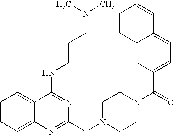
C1=CC=C2C(=C1)C(NCCCN(C)C)=NC(CN1CCN(C(C3=CC=C4C(=C3)C=CC=C4)=O)CC1)=N2
